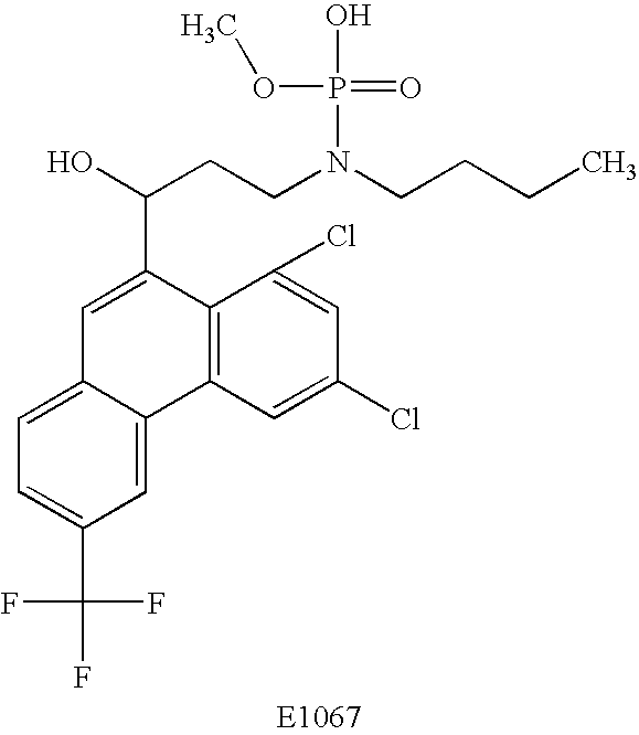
C1=C2C(=CC(C(F)(F)F)=C1)C1=C(C(C(O)CCN(CCCC)P(O)(OC)=O)=C2)C(Cl)=CC(Cl)=C1
